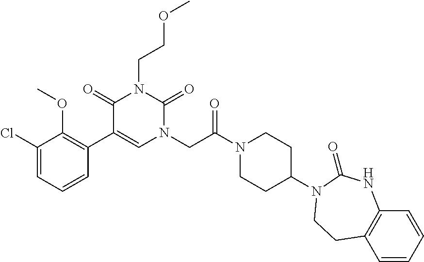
C1(Cl)=CC=CC(C2=CN(CC(N3CCC(N4C(=O)NC5=C(C=CC=C5)CC4)CC3)=O)C(=O)N(CCOC)C2=O)=C1OC
